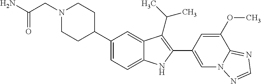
C1(C2CCN(CC(=O)N)CC2)=CC=C2C(=C1)C(C(C)C)=C(C1=CN3C(=NC=N3)C(OC)=C1)N2
